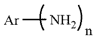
[Ar]N
